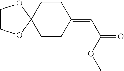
C1CC(=CC(=O)OC)CCC12OCCO2
